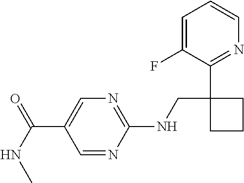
C1(NCC2(C3=NC=CC=C3F)CCC2)=NC=C(C(=O)NC)C=N1
